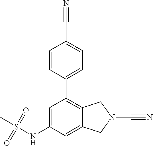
C1=C(NS(C)(=O)=O)C=C2C(=C1C1=CC=C(C#N)C=C1)CN(C#N)C2
